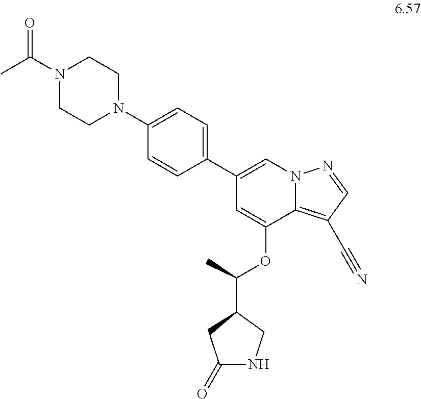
N1(C(C)=O)CCN(C2=CC=C(C3=CN4C(=C(C#N)C=N4)C(OC(C)C4CNC(=O)C4)=C3)C=C2)CC1
